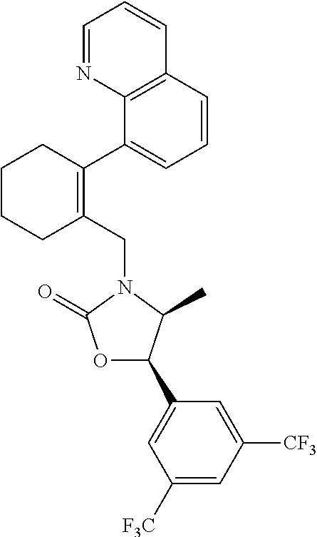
C1(CN2C(=O)OC(C3=CC([F3C])=CC([CF3])=C3)C2C)=C(C2=CC=CC3=C2N=CC=C3)CCCC1
